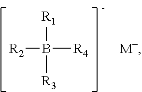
[R2]B([R4])([R1])[R3].[M+]
